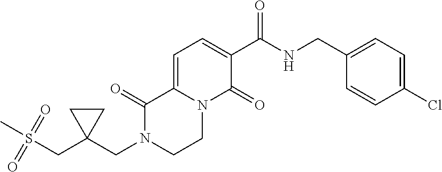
C12=CC=C(C(=O)NCC3=CC=C(Cl)C=C3)C(=O)N1CCN(CC1(CS(C)(=O)=O)CC1)C2=O
